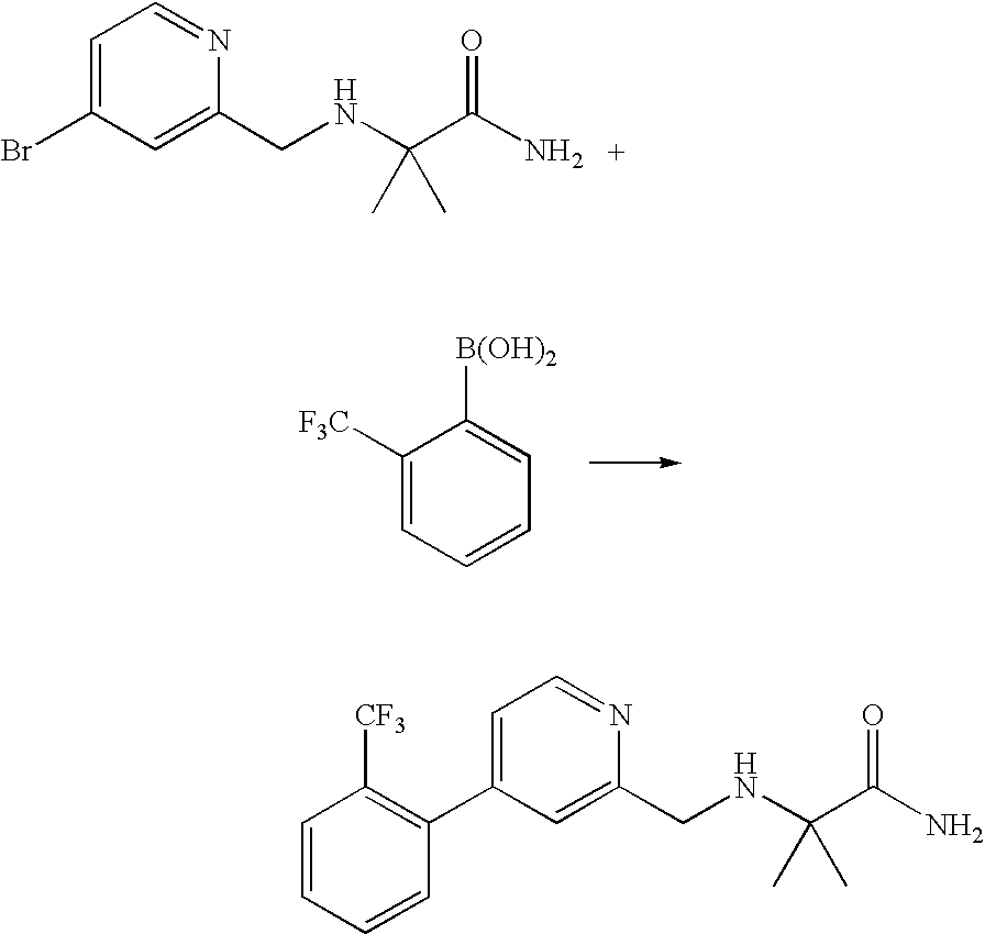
C1=C(Br)C=C(CNC(C(N)=O)(C)C)N=C1.C1([F3C])=CC=CC=C1[B(OH)2].C1=CC=CC(C2=CC=NC(CNC(C(N)=O)(C)C)=C2)=C1[CF3]
